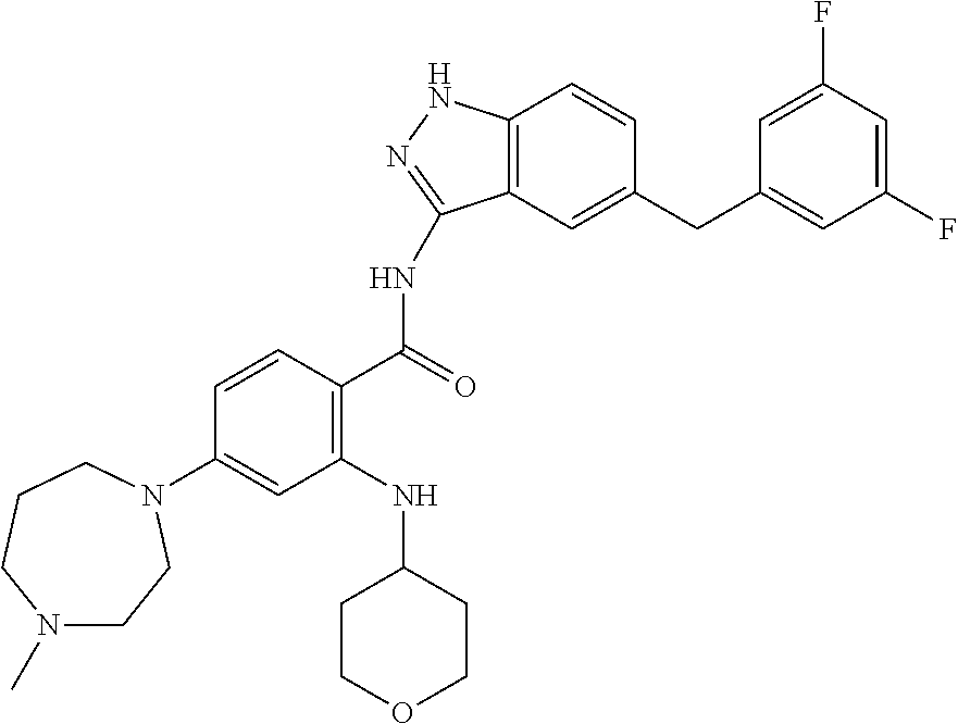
C1(N2CCN(C)CCC2)=CC(NC2CCOCC2)=C(C(=O)NC2=NNC3=C2C=C(CC2=CC(F)=CC(F)=C2)C=C3)C=C1
